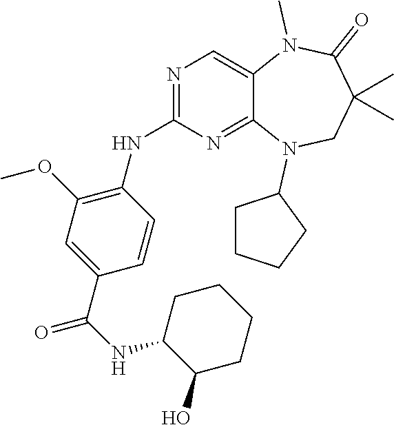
C1(C(NC2C(O)CCCC2)=O)=CC(OC)=C(NC2=NC=C3C(=N2)N(C2CCCC2)CC(C)(C)C(=O)N3C)C=C1
